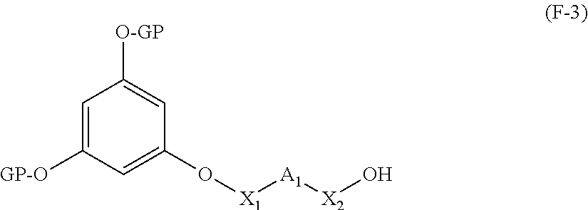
C1=C([GP-O])C=C(O[X1][A1][X2]O)C=C1[O-GP]
